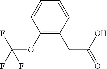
OC(=O)CC1=C(OC(F)(F)F)C=CC=C1
